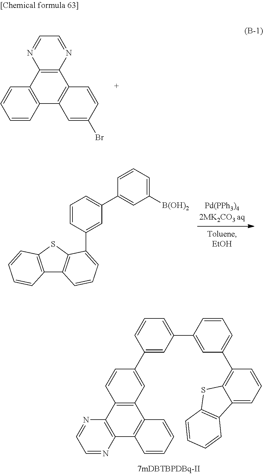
C12=C(C=CC=C1)C1=C(C3=C2C=C(Br)C=C3)N=CC=N1.C1=CC(C2=CC=CC3=C2SC2=C3C=CC=C2)=CC(C2=CC([B(OH)2])=CC=C2)=C1.C1(C2=CC(C3=C4C(=CC=C3)C3=C(S4)C=CC=C3)=CC=C2)=CC=CC(C2=CC3=C(C=C2)C2=C(C4=C3C=CC=C4)N=CC=N2)=C1
